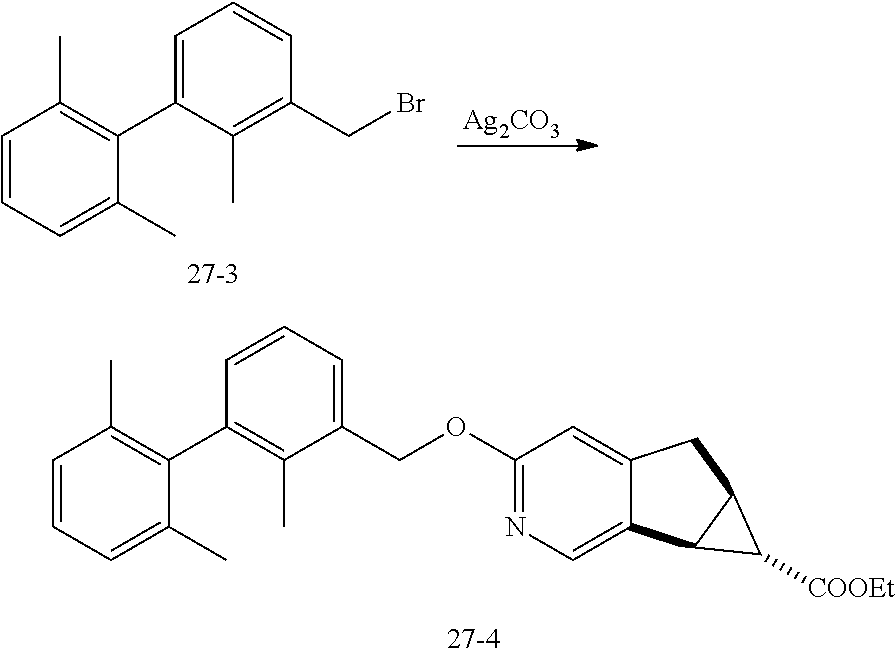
C1=CC=C(COC2=NC=C3C(=C2)CC2C3C2[COOEt])C(C)=C1C1=C(C)C=CC=C1C.C1(C2=CC=CC(CBr)=C2C)=C(C)C=CC=C1C.[Ag2CO3]
